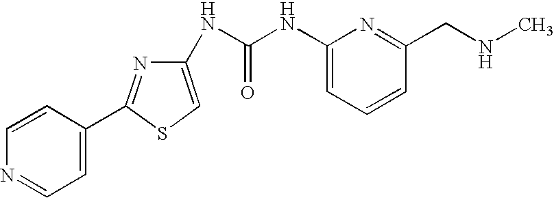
C1=CC(C2=NC(NC(NC3=CC=CC(CNC)=N3)=O)=CS2)=CC=N1
